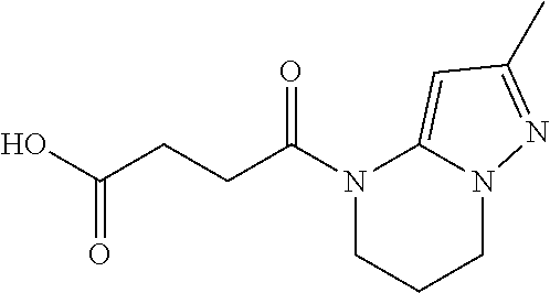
N1(C(CCC(O)=O)=O)CCCN2C1=CC(C)=N2
